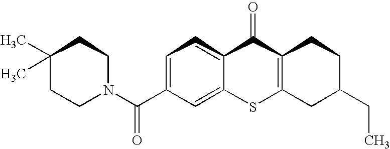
C1(C(=O)N2CCC(C)(C)CC2)=CCC2C(=C1)SC1=C(C2=O)CCC(CC)C1
